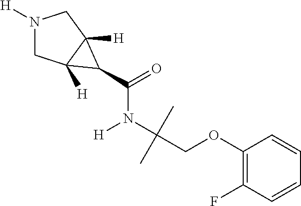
C1N([H])CC2([H])C1([H])C2C(=O)N(C(COC1=C(F)C=CC=C1)(C)C)[H]
